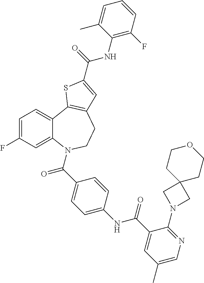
C1=C(F)C=C2C(=C1)C1=C(CCN2C(C2=CC=C(NC(C3=CC(C)=CN=C3N3CC4(C3)CCOCC4)=O)C=C2)=O)C=C(C(=O)NC2=C(F)C=CC=C2C)S1
